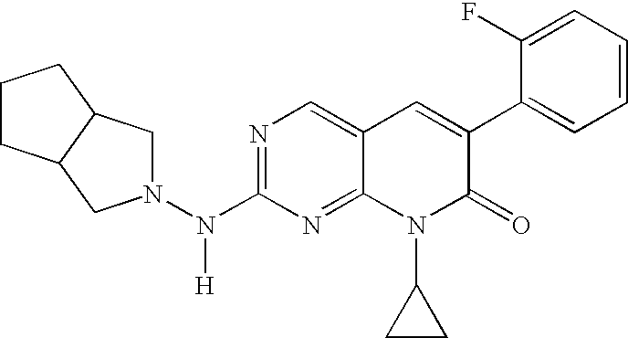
N1=C(N(N2CC3C(C2)CCC3)[H])N=C2C(=C1)C=C(C1=CC=CC=C1F)C(=O)N2C1CC1
